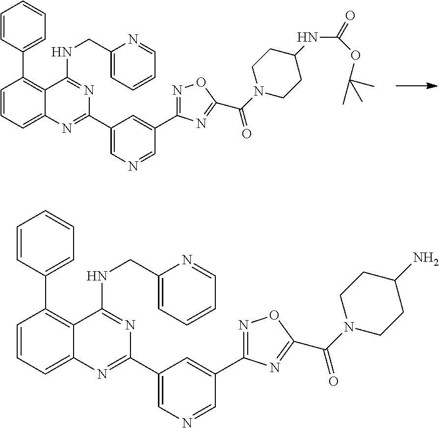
C1=CC=C2C(=C1C1=CC=CC=C1)C(NCC1=CC=CC=N1)=NC(C1=CN=CC(C3=NOC(C(N4CCC(NC(OC(C)(C)C)=O)CC4)=O)=N3)=C1)=N2.C1=CC=C2C(=C1C1=CC=CC=C1)C(NCC1=CC=CC=N1)=NC(C1=CN=CC(C3=NOC(C(N4CCC(N)CC4)=O)=N3)=C1)=N2
